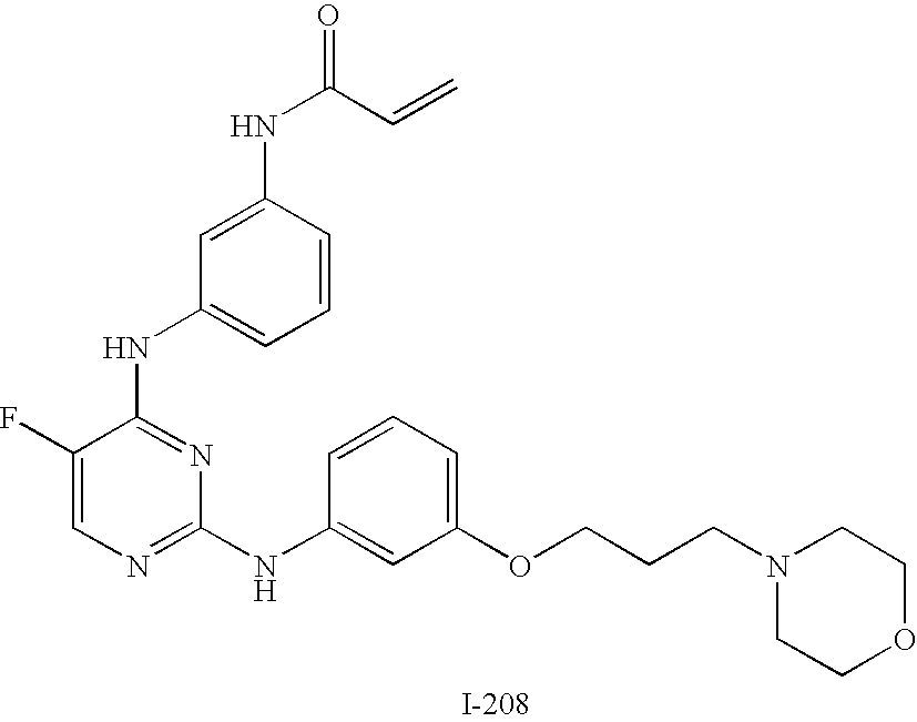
C1(F)=CN=C(NC2=CC(OCCCN3CCOCC3)=CC=C2)N=C1NC1=CC=CC(NC(=O)C=C)=C1
